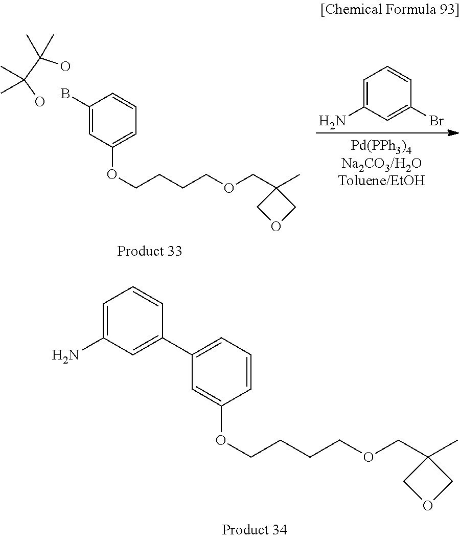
C1=C(N)C=C(Br)C=C1.BC1=CC(OCCCCOCC2(C)COC2)=CC=C1.OC(C(O)(C)C)(C)C.C1(C2=CC=CC(OCCCCOCC3(C)COC3)=C2)=CC(N)=CC=C1
